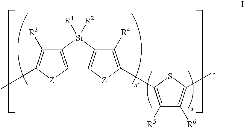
C12=C([Si]([R1])([R2])C3=C1[Z]C(C1=C([R5])C([R6])=C(C)S1)=C3[R4])C([R3])=C(C)[Z]2
